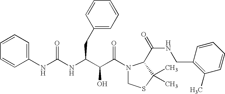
C1=CC=C(NC(=O)NC(CC2=CC=CC=C2)C(C(N2CSC(C)(C)C2C(NCC2=C(C)C=CC=C2)=O)=O)O)C=C1
